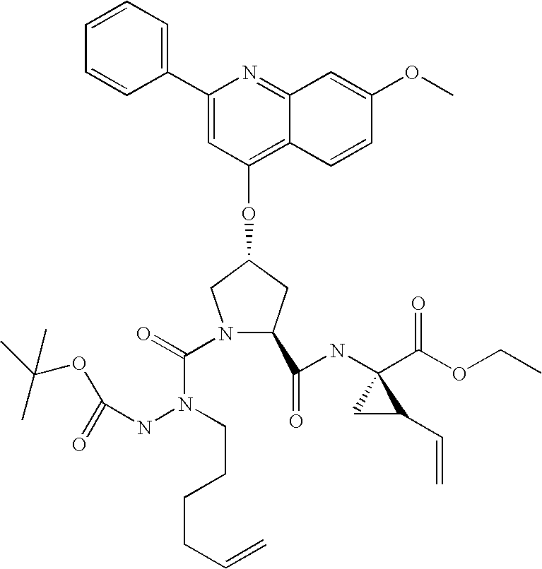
C1(C2=CC(OC3CN(C(=O)N(NC(=O)OC(C)(C)C)CCCCC=C)C(C(NC4(C(OCC)=O)CC4C=C)=O)C3)=C3C(=N2)C=C(OC)C=C3)=CC=CC=C1
